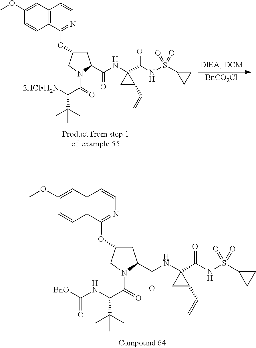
C1C(OC2=NC=CC3=C2C=CC(OC)=C3)CN(C(=O)C(C(C)(C)C)NC([BnO])=O)C1C(NC1(C(NS(=O)(C2CC2)=O)=O)CC1C=C)=O.[BnCO2Cl].C1C(OC2=NC=CC3=C2C=CC(OC)=C3)CN(C(=O)C(C(C)(C)C)[2HClH2N])C1C(NC1(C(NS(=O)(C2CC2)=O)=O)CC1C=C)=O
